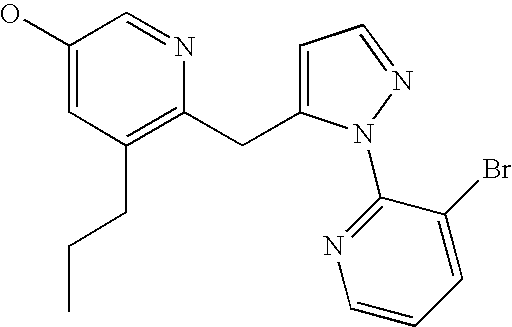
C1(O)=CC(CCC)=C(CC2=CC=NN2C2=NC=CC=C2Br)N=C1
